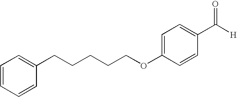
C1=CC(C([H])=O)=CC=C1OCCCCCC1=CC=CC=C1
